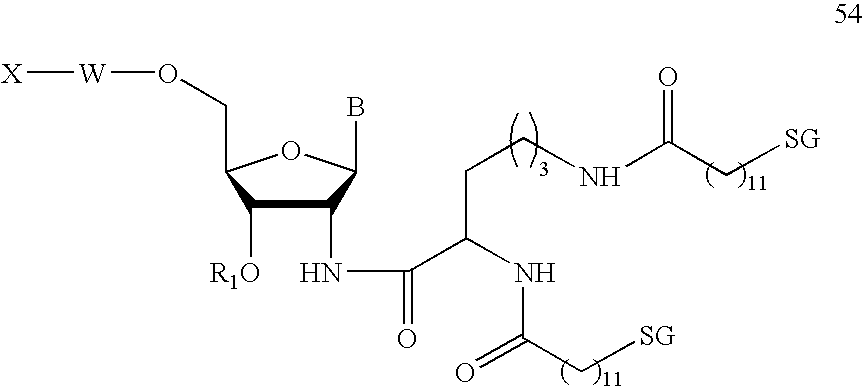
[X][W]OCC1C([R1O])C(NC(=O)C(NC(C[SG])=O)CCNC(C[SG])=O)C(B)O1
